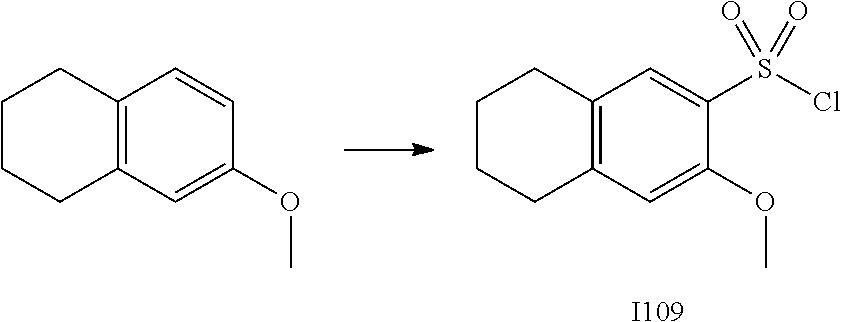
C12=C(C=C(OC)C=C1)CCCC2.C12=C(C=C(OC)C(S(Cl)(=O)=O)=C1)CCCC2.[I109]
